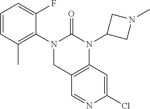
C1C2=C(N(C3CN(C)C3)C(=O)N1C1=C(C)C=CC=C1F)C=C(Cl)N=C2
